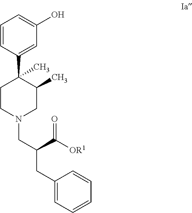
C1=CC(C2(C)CCN(CC(C([OR1])=O)CC3=CC=CC=C3)CC2C)=CC(O)=C1
